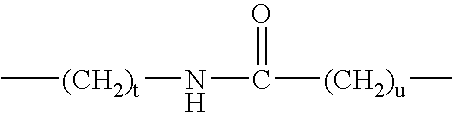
C[(CH2)t]NC([(CH2)u]C)=O
